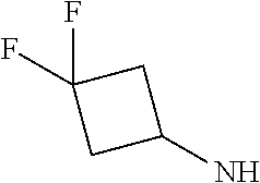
C1(N)CC(F)(F)C1
